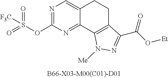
O=S(OC1=NC=C2C(=N1)C1=C(CC2)C(C(O[Et])=O)=NN1[Me])(=O)[F3C]
